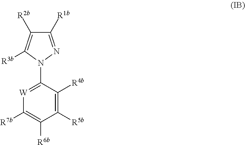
C1([R1b])=NN(C2=[W]C([R7b])=C([R6b])C([R5b])=C2[R4b])C([R3b])=C1[R2b]
